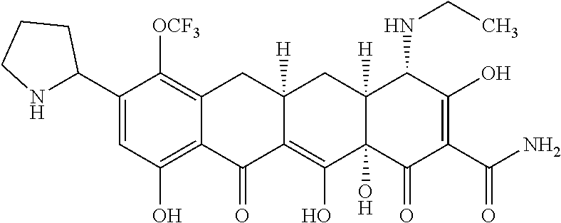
C1(C2NCCC2)=CC(O)=C2C(=C1[OCF3])CC1([H])CC3([H])C(NCC)C(O)=C(C(=O)N)C(=O)C3(O)C(O)=C1C2=O
